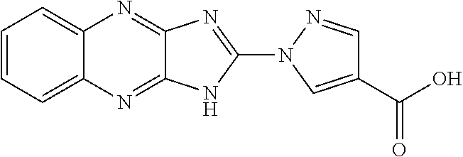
C12=CC=CC=C1N=C1C(=N2)N=C(N2C=C(C(O)=O)C=N2)N1
